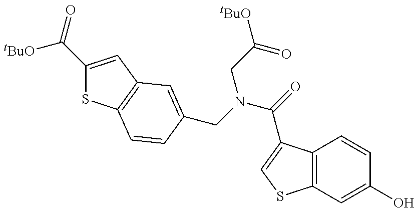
C1(C([tBuO])=O)=CC2=C(S1)C=CC(CN(CC(=O)[tBuO])C(=O)C1=CSC3=C1C=CC(O)=C3)=C2
